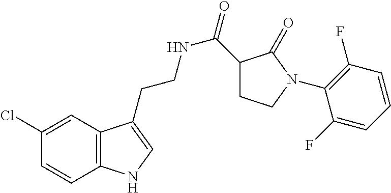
C12=C(C=C(Cl)C=C1)C(CCNC(=O)C1CCN(C3=C(F)C=CC=C3F)C1=O)=CN2
